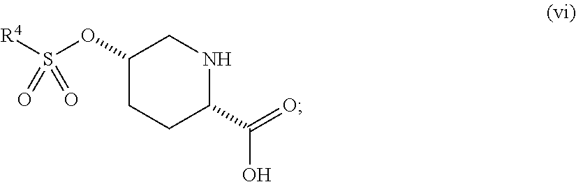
OC(C1NCC(OS([R4])(=O)=O)CC1)=O
